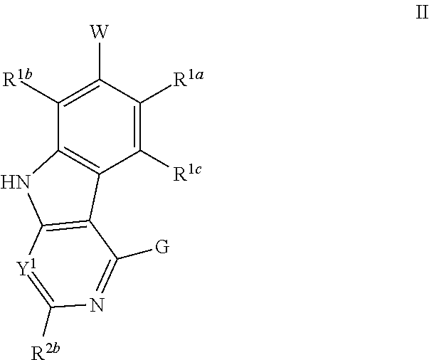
C1([R1b])=C([W])C([R1a])=C([R1c])C2=C1NC1=C2C([G])=NC([R2b])=[Y1]1
